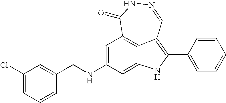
N1=CC2=C(C3=CC=CC=C3)NC3=CC(NCC4=CC(Cl)=CC=C4)=CC(=C23)C(=O)N1
